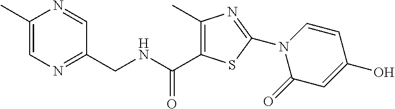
C1(C)=CN=C(CNC(C2=C(C)N=C(N3C(=O)C=C(O)C=C3)S2)=O)C=N1
